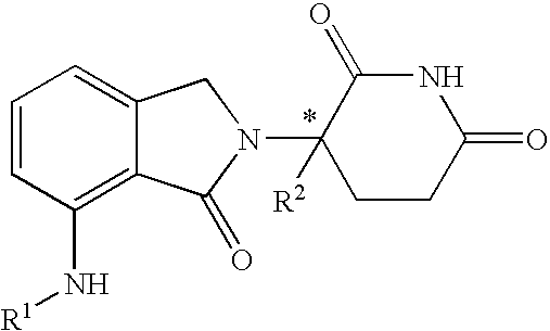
C1=CC(N[R1])=C2C(=C1)CN(C1([R2])CCC(=O)NC1=O)C2=O
